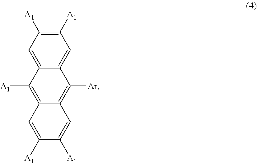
C12=CC([A1])=C([A1])C=C1C([Ar])=C1C(=C2[A1])C=C([A1])C([A1])=C1
